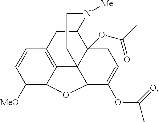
C12=C3CC4C5(OC(C)=O)C1(C(C(OC(C)=O)=CC5)OC2=C([MeO])C=C3)CCN4[Me]
